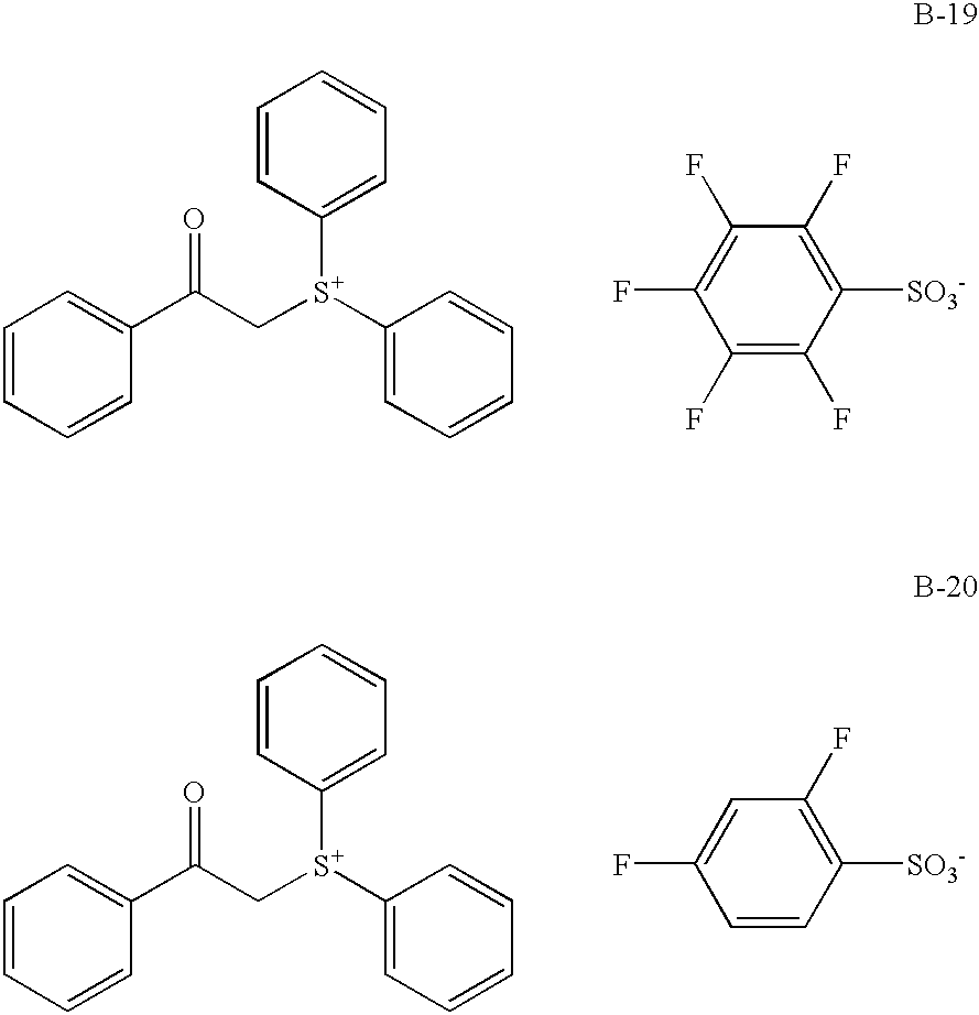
C1=CC=CC(C(C[S+](C2=CC=CC=C2)C2=CC=CC=C2)=O)=C1.C1(F)=C(F)C([SO3-])=C(F)C(F)=C1F.C1=CC=CC(C(C[S+](C2=CC=CC=C2)C2=CC=CC=C2)=O)=C1.C1=CC([SO3-])=C(F)C=C1F
